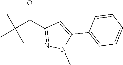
C(C(C1=NN(C)C(C2=CC=CC=C2)=C1)=O)(C)(C)C
